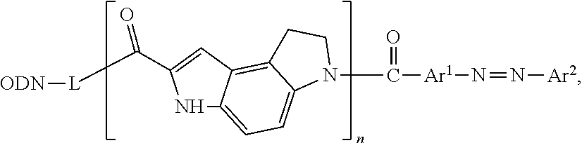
N1C2=CC=C3C(=C2C=C1C([L][ODN])=O)CCN3C(=O)[Ar1]N=N[Ar2]
